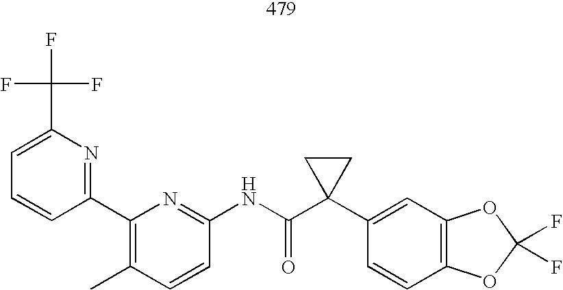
C1(C(F)(F)F)=CC=CC(C2=C(C)C=CC(NC(C3(C4=CC5=C(C=C4)OC(F)(F)O5)CC3)=O)=N2)=N1
